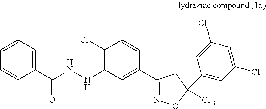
C1(Cl)=C(NNC(C2=CC=CC=C2)=O)C=C(C2=NOC([CF3])(C3=CC(Cl)=CC(Cl)=C3)C2)C=C1
